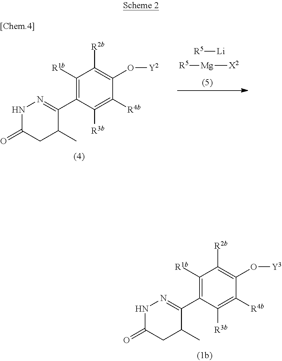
C1([R1b])=C(C2=NNC(=O)CC2C)C([R3b])=C([R4b])C(O[Y3])=C1[R2b].C1([R1b])=C(C2=NNC(=O)CC2C)C([R3b])=C([R4b])C(O[Y2])=C1[R2b].[R5][Li].[R5][Mg][X2]
